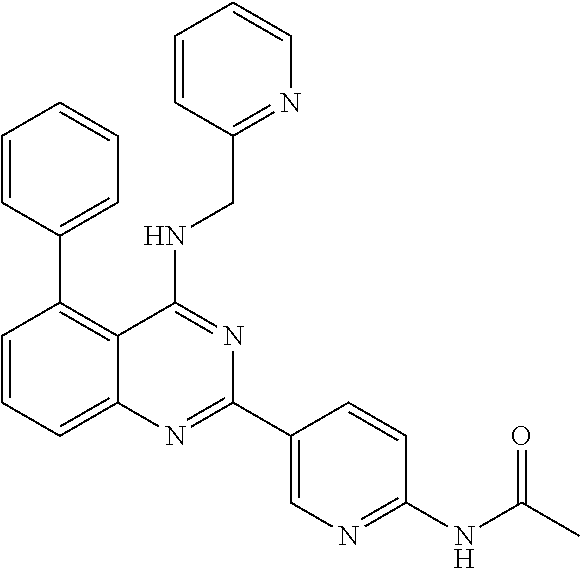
C1=CC(C2=C3C(=CC=C2)N=C(C2=CN=C(NC(C)=O)C=C2)N=C3NCC2=NC=CC=C2)=CC=C1
